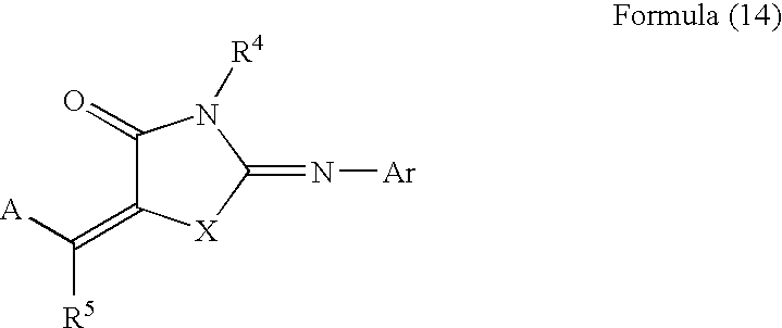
C1(=O)C(=C([A])[R5])[X]C(=N[Ar])N1[R4]
